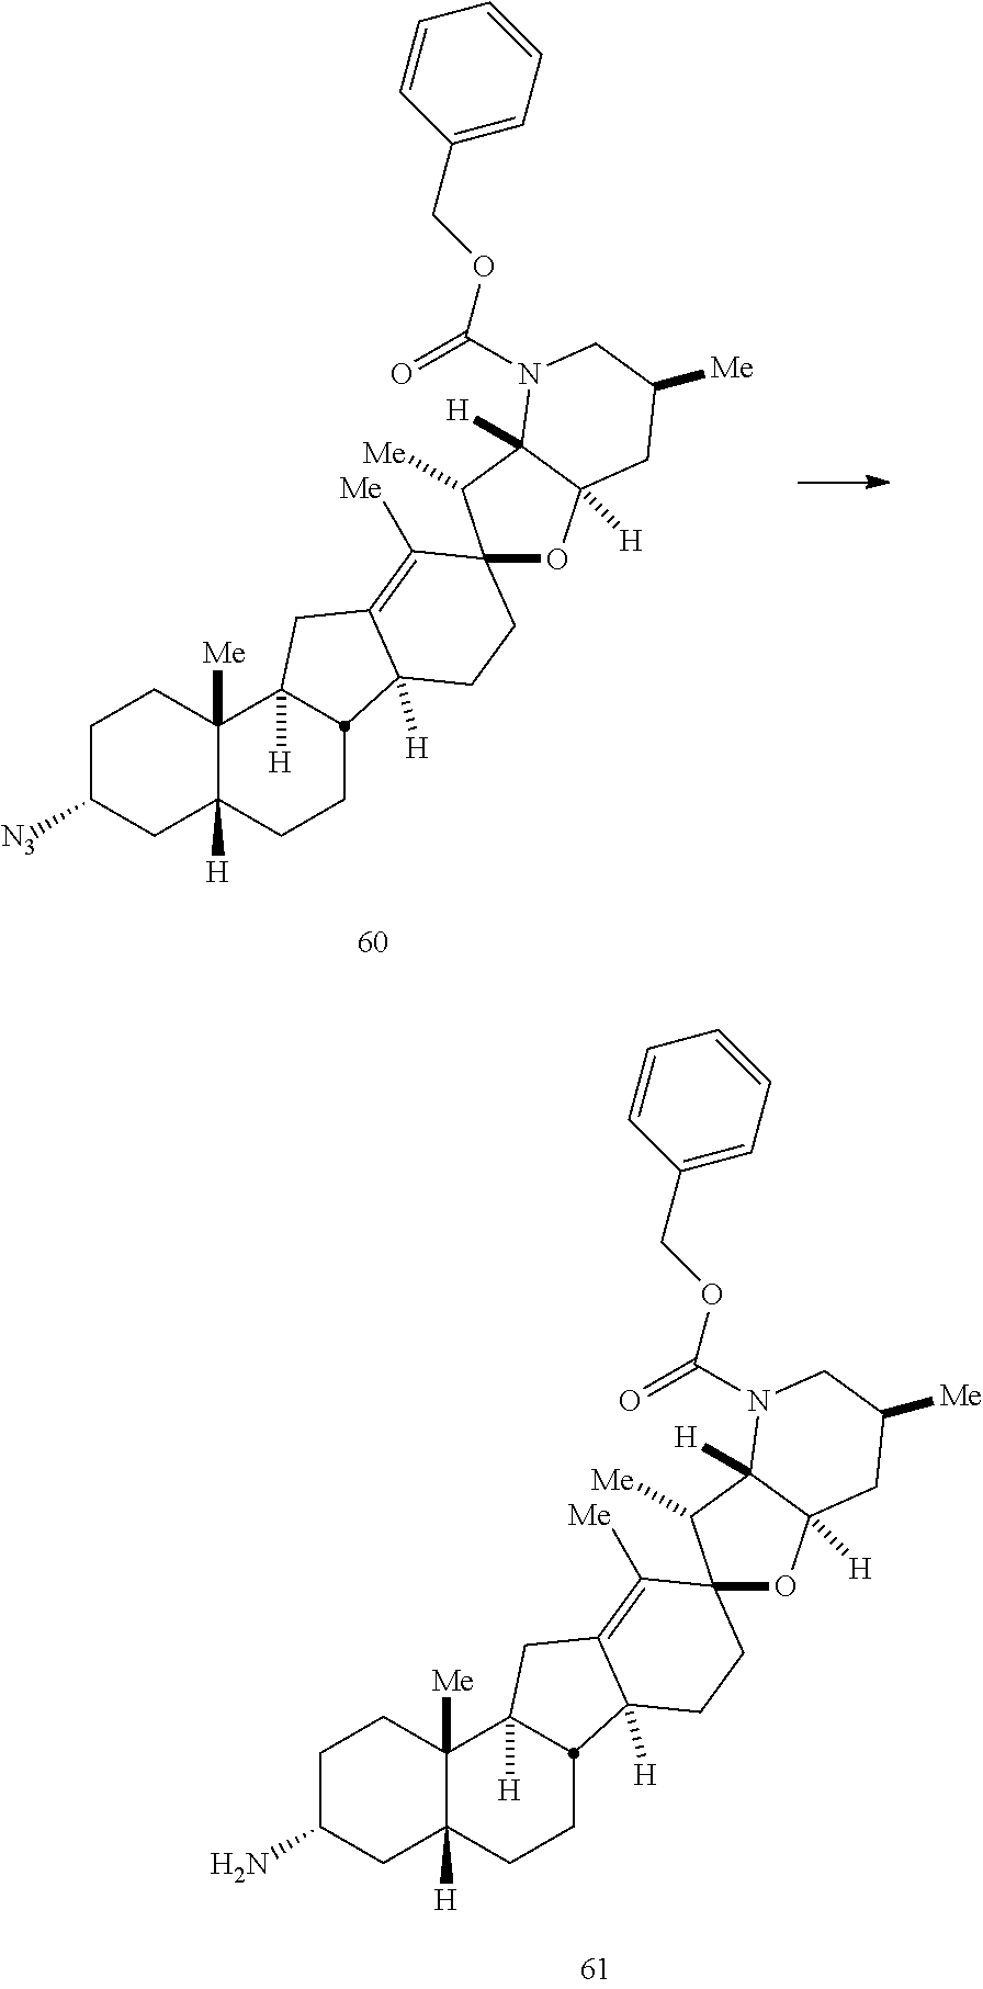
C1C([N3])CC2([H])C([Me])(C1)C1([H])CC3=C([Me])C4(CCC3([H])C1CC2)OC1([H])C([H])(C4[Me])N(C(OCC2=CC=CC=C2)=O)CC([Me])C1.C1C(N)CC2([H])C([Me])(C1)C1([H])CC3=C([Me])C4(CCC3([H])C1CC2)OC1([H])C([H])(C4[Me])N(C(OCC2=CC=CC=C2)=O)CC([Me])C1
